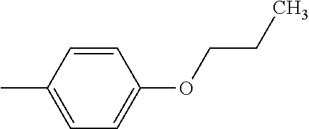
CC1=CC=C(OCCC)C=C1
